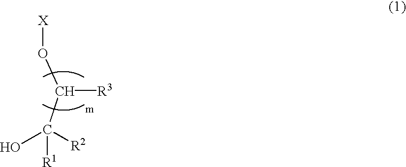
[X]OC([R3])C([R2])(O)[R1]
